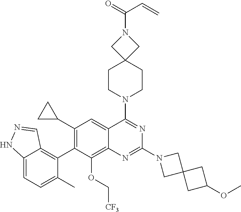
C12=CC=C(C)C(C3=C(C4CC4)C=C4C(=C3OC[CF3])N=C(N3CC5(C3)CC(OC)C5)N=C4N3CCC4(CC3)CN(C(C=C)=O)C4)=C1C=NN2
